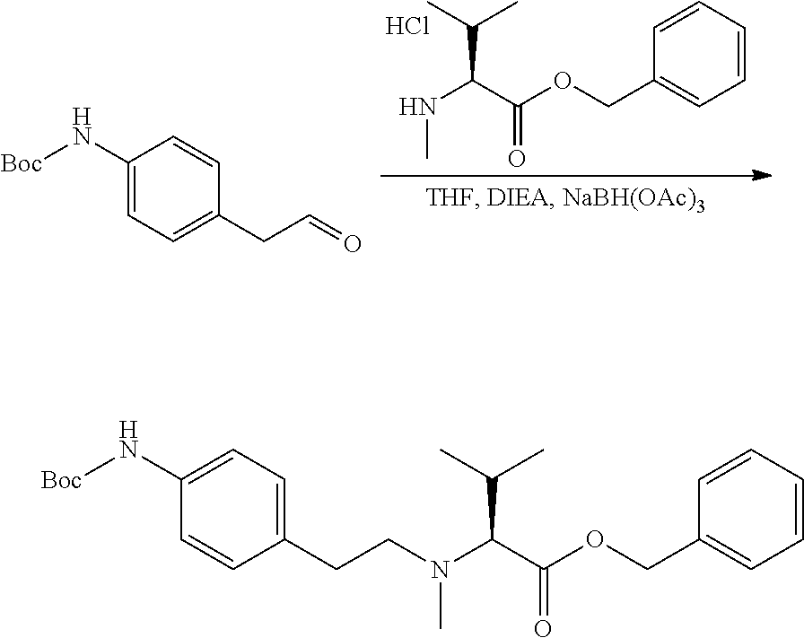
N(C(C(OCC1=CC=CC=C1)=O)C(C)C)C.Cl.C1(N[Boc])=CC=C(CC=O)C=C1.C1(N[Boc])=CC=C(CCN(C(C(OCC2=CC=CC=C2)=O)C(C)C)C)C=C1
